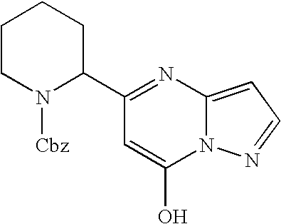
C1(C2=NC3=CC=NN3C(O)=C2)N([Cbz])CCCC1
